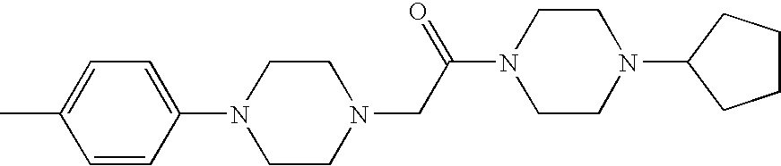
C1=CC(N2CCN(CC(N3CCN(C4CCCC4)CC3)=O)CC2)=CC=C1C
